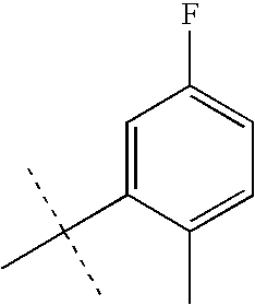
C1=C(C(C)(C)C)C(C)=CC=C1F
